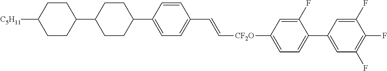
C1CC([C5H11])CCC1C1CCC(C2=CC=C(C=C[CF2O]C3=CC=C(C4=CC(F)=C(F)C(F)=C4)C(F)=C3)C=C2)CC1
